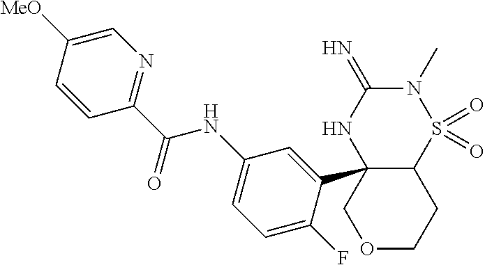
C12C(C3=CC(NC(C4=NC=C([MeO])C=C4)=O)=CC=C3F)(NC(=N)N(C)S1(=O)=O)COCC2
